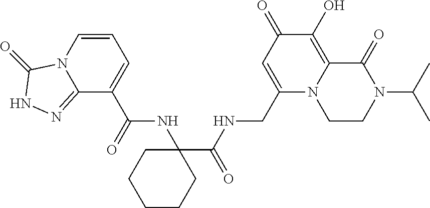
C1(CNC(=O)C2(NC(=O)C3=CC=CN4C3=NNC4=O)CCCCC2)=CC(=O)C(O)=C2N1CCN(C(C)C)C2=O
